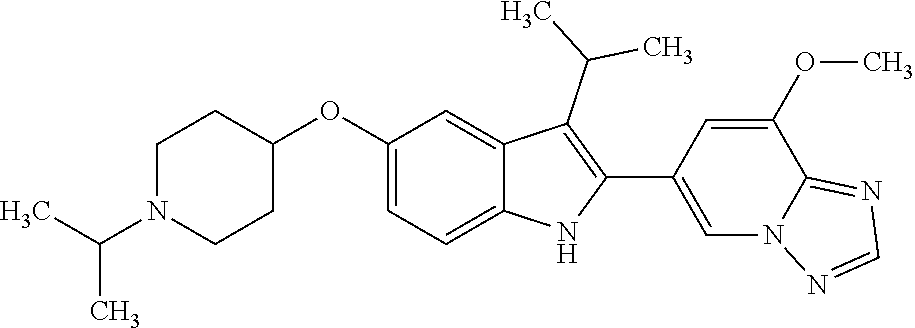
C1(OC2=CC=C3C(=C2)C(C(C)C)=C(C2=CN4C(=NC=N4)C(OC)=C2)N3)CCN(C(C)C)CC1
